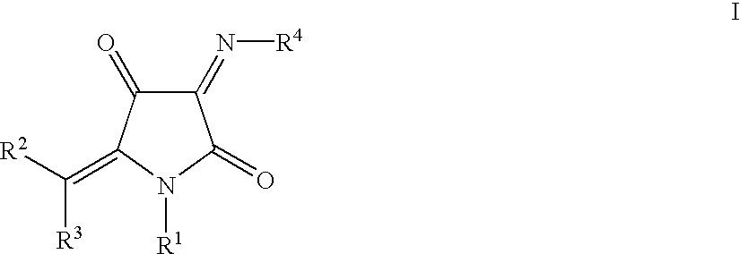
C1(=N[R4])C(=O)C(=C([R2])[R3])N([R1])C1=O
